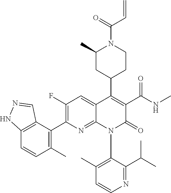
C1(F)=C(C2=C(C)C=CC3=C2C=NN3)N=C2C(=C1)C(C1CCN(C(=O)C=C)C(C)C1)=C(C(NC)=O)C(=O)N2C1=C(C)C=CN=C1C(C)C
